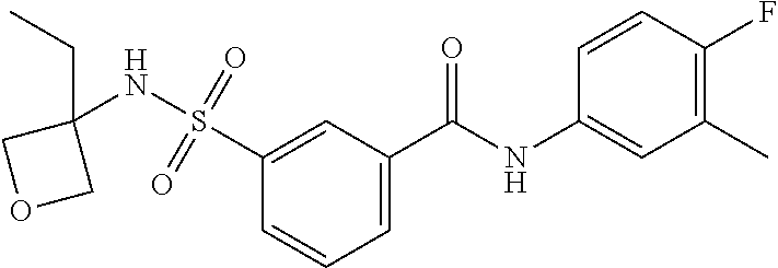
C1=C(C(NC2=CC(C)=C(F)C=C2)=O)C=C(S(=O)(=O)NC2(CC)COC2)C=C1
